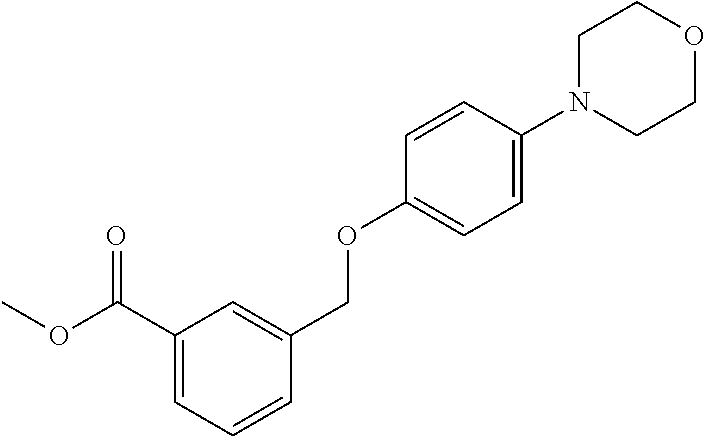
C1(C(OC)=O)=CC=CC(COC2=CC=C(N3CCOCC3)C=C2)=C1
